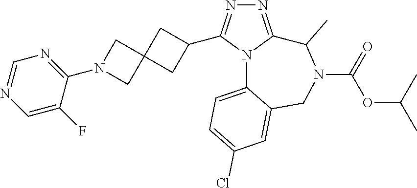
N1=C2N(C(C3CC4(C3)CN(C3=NC=NC=C3F)C4)=N1)C1=CC=C(Cl)C=C1CN(C(=O)OC(C)C)C2C
